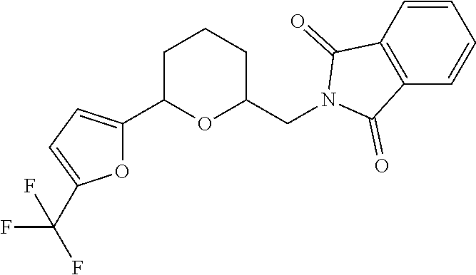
C1CCC(CN2C(=O)C3=C(C=CC=C3)C2=O)OC1C1=CC=C(C(F)(F)F)O1
